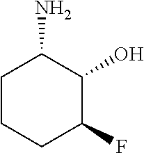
C1CCC(F)C(O)C1N
